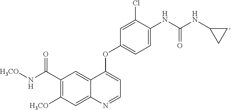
N(C(C1=C([H3CO])C=C2C(=C1)C(OC1=CC=C(NC(=O)NC3CC3)C(Cl)=C1)=CC=N2)=O)[H3CO]
